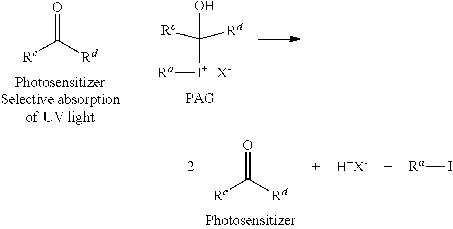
[Rc]C([Rd])=O.OC([I+][Ra])([Rc])[Rd].[X-].[Rc]C([Rd])=O.[H+X-].[Ra]I
